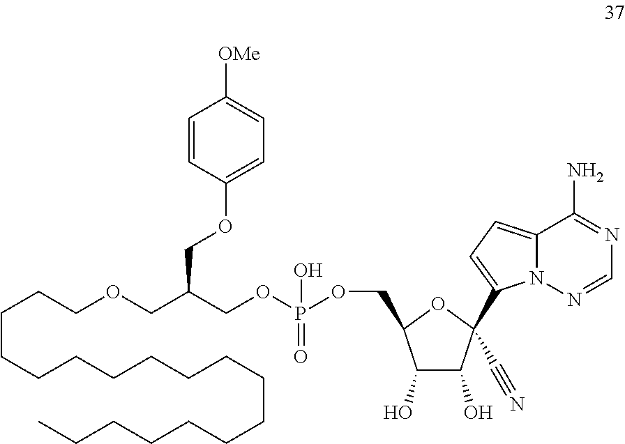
C(CCOCC(COP(OCC1C(O)C(O)C(C2=CC=C3N2N=CN=C3N)(C#N)O1)(O)=O)COC1=CC=C([OMe])C=C1)CCCCCCCCCCCCCCC
